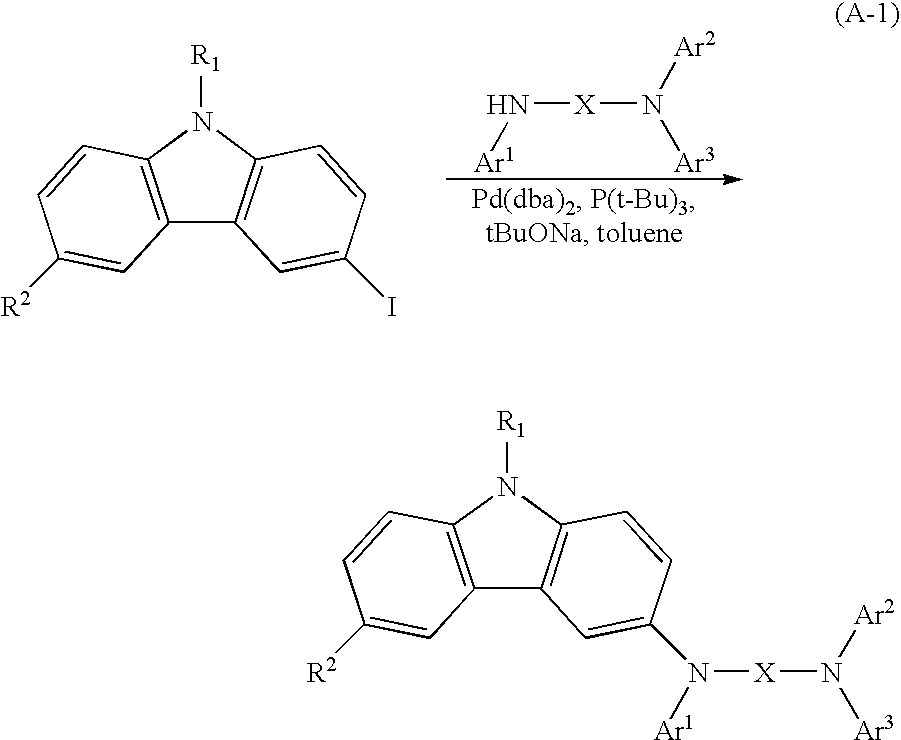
C12=C(N([R1])C3=C1C=C(N([X]N([Ar2])[Ar3])[Ar1])C=C3)C=CC([R2])=C2.[X](N([Ar2])[Ar3])N[Ar1].C12=C(N([R1])C3=C1C=C(I)C=C3)C=CC([R2])=C2
